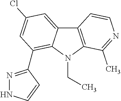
C12=C(N(CC)C3=C(C4=NNC=C4)C=C(Cl)C=C13)C(C)=NC=C2
